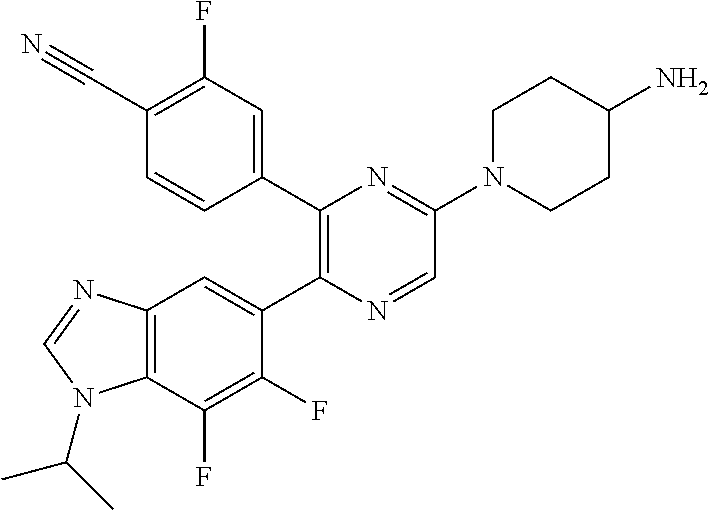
C12=C(C(F)=C(F)C(C3=C(C4=CC(F)=C(C#N)C=C4)N=C(N4CCC(N)CC4)C=N3)=C1)N(C(C)C)C=N2
